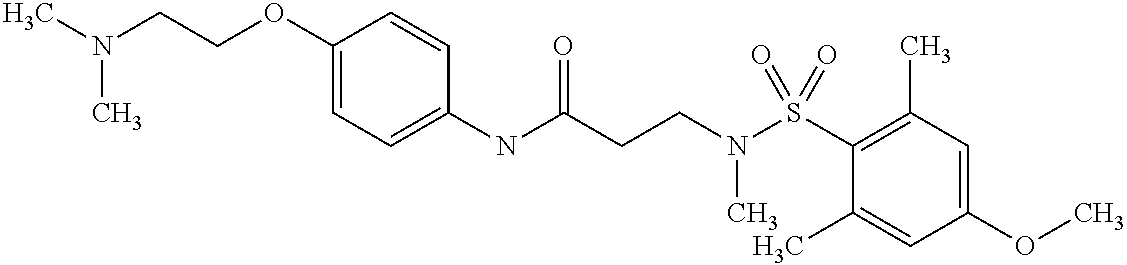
C1(NC(CCN(C)S(=O)(C2=C(C)C=C(OC)C=C2C)=O)=O)=CC=C(OCCN(C)C)C=C1
